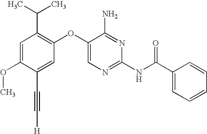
C1=C(OC)C(C#C[H])=CC(OC2=CN=C(NC(C3=CC=CC=C3)=O)N=C2N)=C1C(C)C
